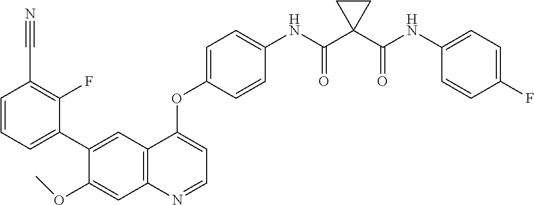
C12=C(N=CC=C1OC1=CC=C(NC(C3(C(NC4=CC=C(F)C=C4)=O)CC3)=O)C=C1)C=C(OC)C(C1=CC=CC(C#N)=C1F)=C2
